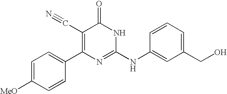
C1=CC(C2=C(C#N)C(=O)NC(NC3=CC(CO)=CC=C3)=N2)=CC=C1[MeO]
